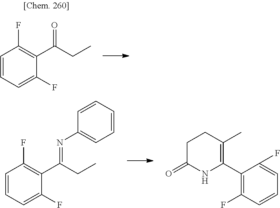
C1=CC=C(F)C(C(CC)=O)=C1F.C1=CC=C(F)C(C(CC)=NC2=CC=CC=C2)=C1F.C1C(=O)NC(C2=C(F)C=CC=C2F)=C(C)C1
